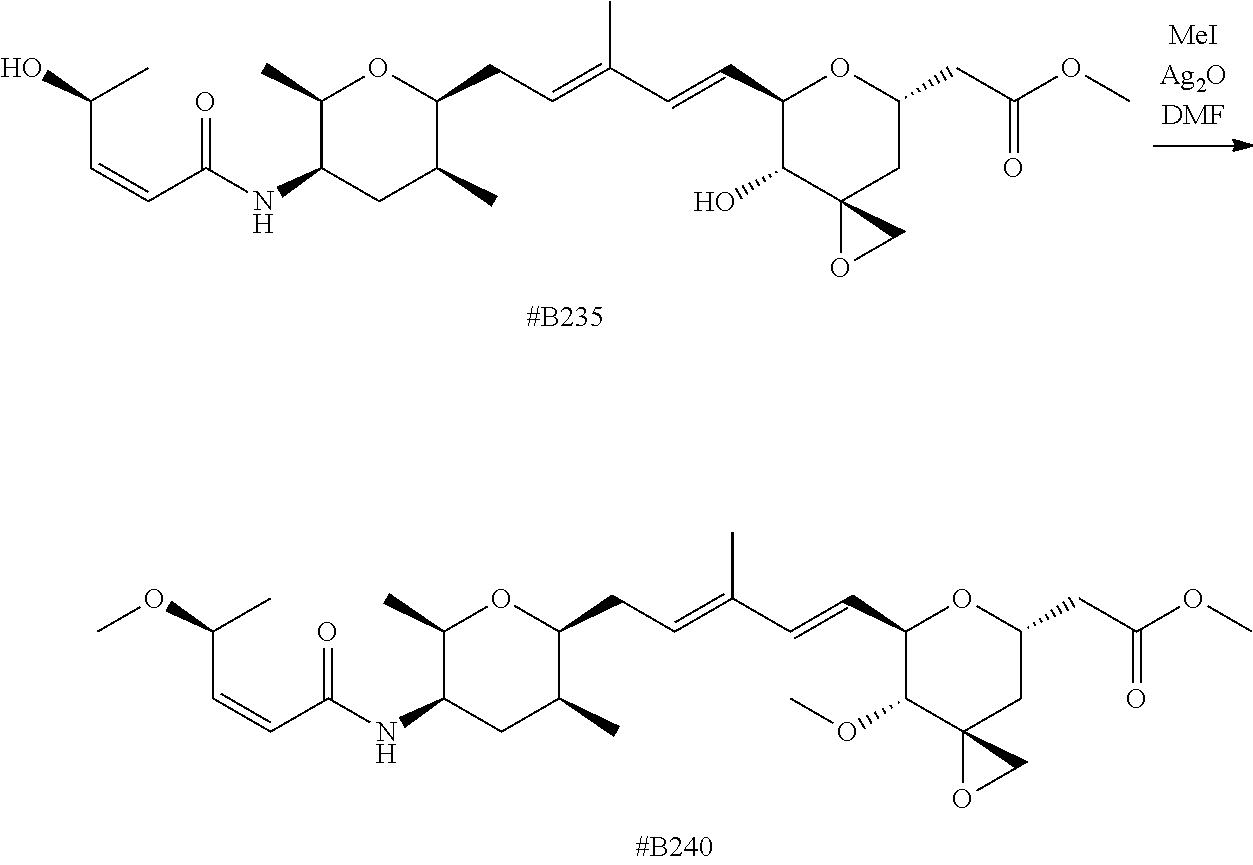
C1(C)C(NC(C=CC(OC)C)=O)CC(C)C(CC=C(C=CC2C(OC)C3(CC(CC(OC)=O)O2)OC3)C)O1.C1(C)C(NC(C=CC(O)C)=O)CC(C)C(CC=C(C=CC2C(O)C3(CC(CC(OC)=O)O2)OC3)C)O1
